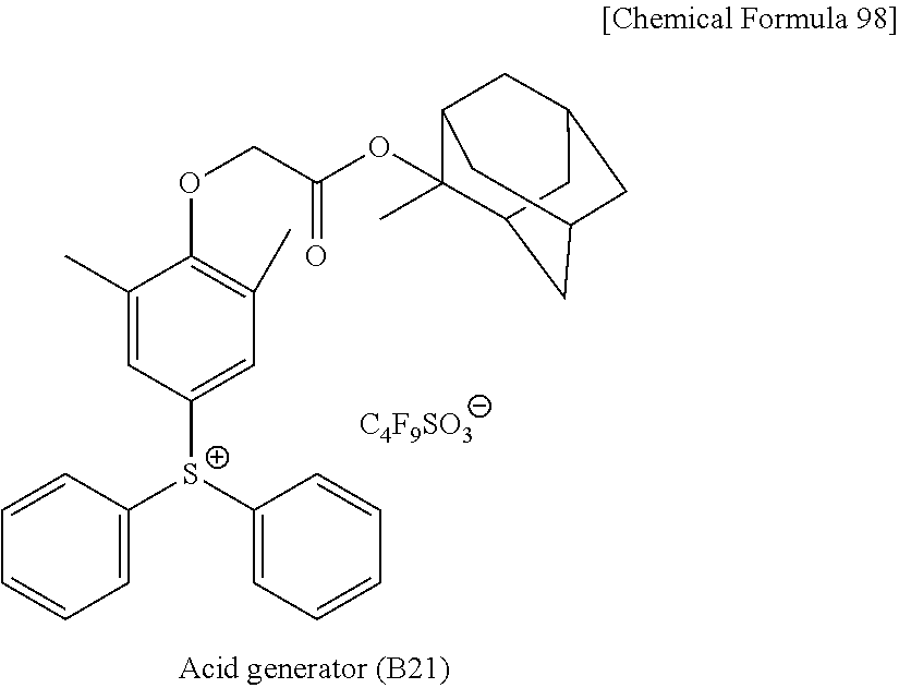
C1(C)=CC([S+](C2=CC=CC=C2)C2=CC=CC=C2)=CC(C)=C1OCC(OC1(C)C2CC3CC(CC1C3)C2)=O.[C4F9SO3]
